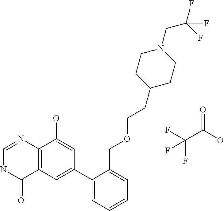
C12=C(C=C(C3=CC=CC=C3COCCC3CCN(CC(F)(F)F)CC3)C=C1O)C(=O)NC=N2.O=C(O)C(F)(F)F
